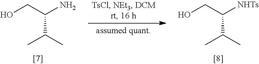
OCC(N)C(C)C.OCC([NHTs])C(C)C
